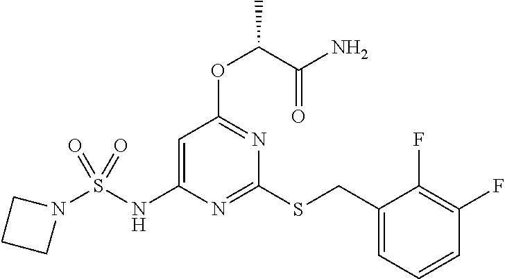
C1=C(NS(N2CCC2)(=O)=O)N=C(SCC2=CC=CC(F)=C2F)N=C1OC(C(N)=O)C
